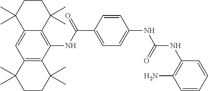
C12=CC3=C(C(NC(C4=CC=C(NC(NC5=C(N)C=CC=C5)=O)C=C4)=O)=C1C(C)(C)CCC2(C)C)C(C)(C)CCC3(C)C
